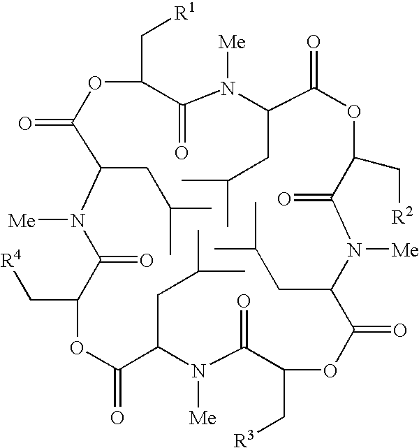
C(C1C(=O)N([Me])C(CC(C)C)C(=O)OC(C[R1])C(=O)N([Me])C(CC(C)C)C(=O)OC(C[R2])C(=O)N([Me])C(CC(C)C)C(=O)OC(C[R3])C(=O)N([Me])C(CC(C)C)C(=O)O1)[R4]
